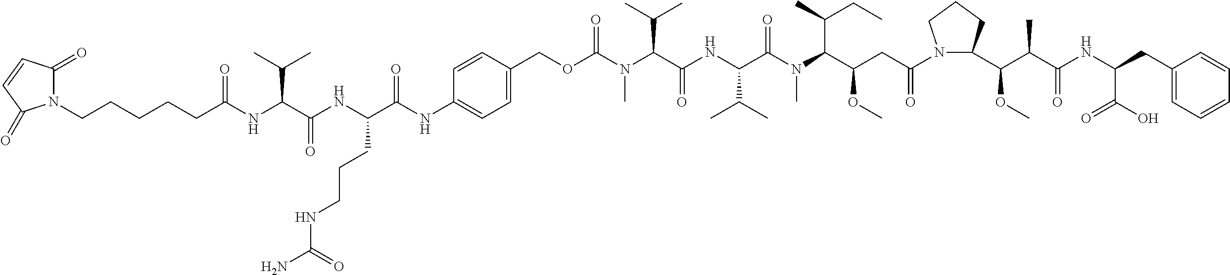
N1(CCCCCC(NC(C(NC(C(NC2=CC=C(COC(N(C(C(NC(C(C)C)C(=O)N(C)C(C(OC)CC(=O)N3C(C(C(C(NC(CC4=CC=CC=C4)C(O)=O)=O)C)OC)CCC3)C(CC)C)=O)C(C)C)C)=O)C=C2)=O)CCCNC(N)=O)=O)C(C)C)=O)C(=O)C=CC1=O
